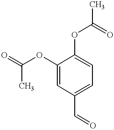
C1(OC(=O)C)=CC(C=O)=CC=C1OC(C)=O
